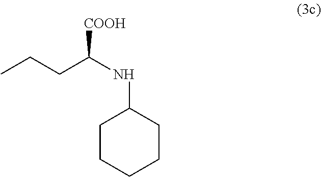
C1CCCCC1NC(CCC)[COOH]
